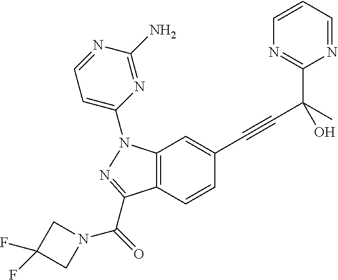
C12=C(C=CC(C#CC(C)(C3=NC=CC=N3)O)=C1)C(C(N1CC(F)(F)C1)=O)=NN2C1=CC=NC(N)=N1
